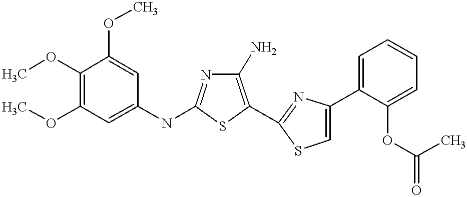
COC1=C(OC)C=C(NC2=NC(N)=C(C3=NC(C4=CC=CC=C4OC(C)=O)=CS3)S2)C=C1OC
